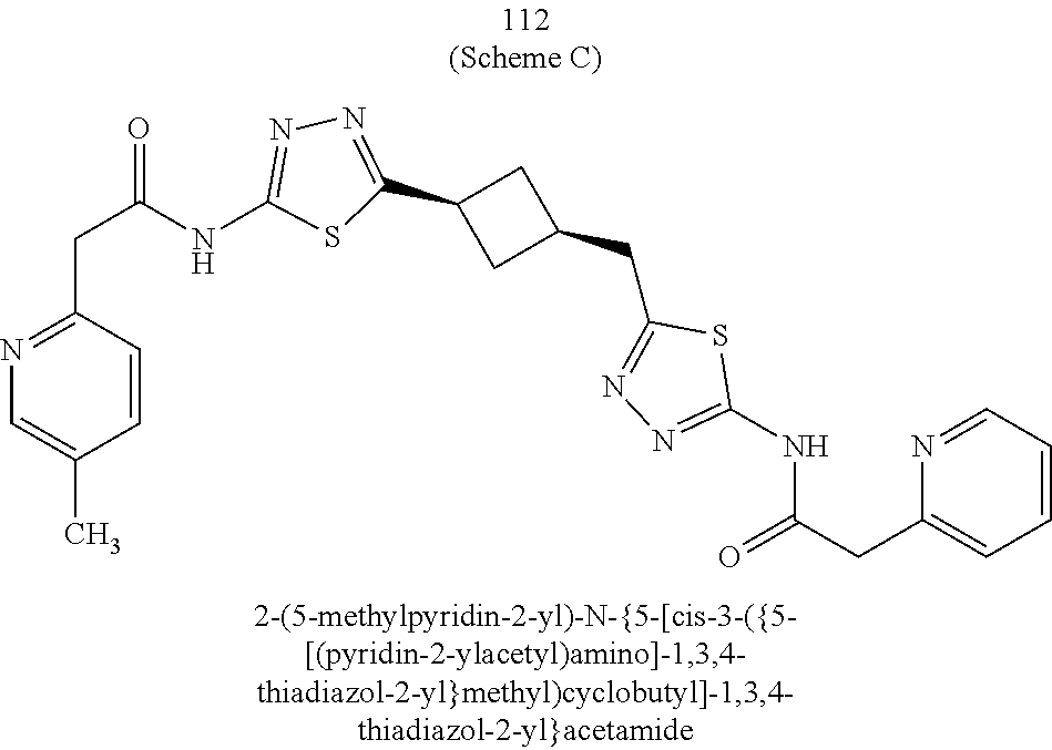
C1(C2=NN=C(NC(CC3=NC=C(C)C=C3)=O)S2)CC(CC2=NN=C(NC(=O)CC3=CC=CC=N3)S2)C1
